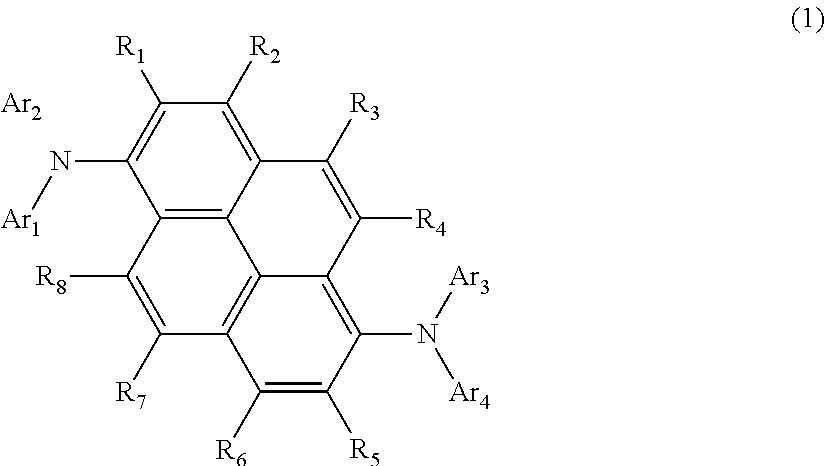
C12=C3C(=C([R2])C([R1])=C1N[Ar1])C([R3])=C([R4])C1=C(N([Ar3])[Ar4])C([R5])=C([R6])C(=C31)C([R7])=C2[R8].[Ar2]
